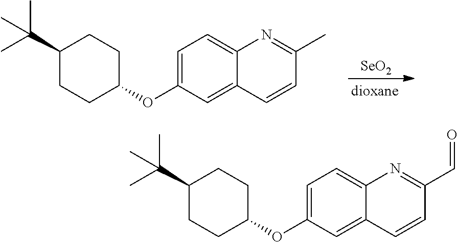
C1=C(OC2CCC(C(C)(C)C)CC2)C=C2C(=C1)N=C(C)C=C2.[SeO2].C1=C(OC2CCC(C(C)(C)C)CC2)C=C2C(=C1)N=C(C=O)C=C2
